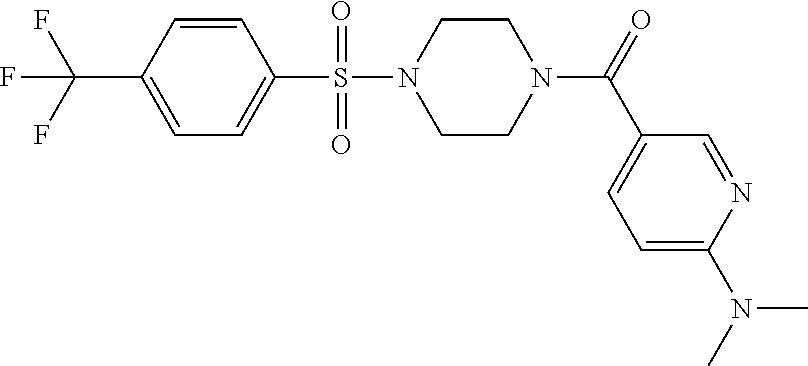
C1=CC(C(F)(F)F)=CC=C1S(N1CCN(C(=O)C2=CC=C(N(C)C)N=C2)CC1)(=O)=O
